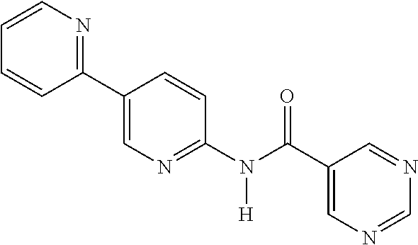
C1(C2=CN=C(N(C(C3=CN=CN=C3)=O)[H])C=C2)=NC=CC=C1
